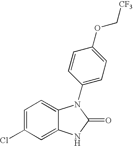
C1=C(Cl)C=C2C(=C1)N(C1=CC=C(OC[CF3])C=C1)C(=O)N2
